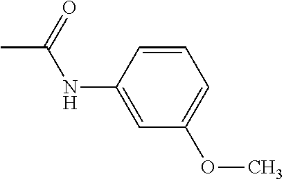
C1(NC(=O)C)=CC(OC)=CC=C1
